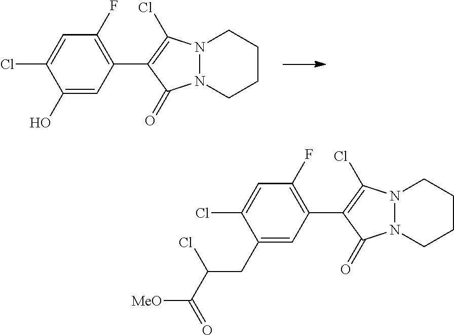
C1(O)=CC(C2=C(Cl)N3N(C2=O)CCCC3)=C(F)C=C1Cl.C1(CC(C(=O)[MeO])Cl)=CC(C2=C(Cl)N3N(C2=O)CCCC3)=C(F)C=C1Cl
